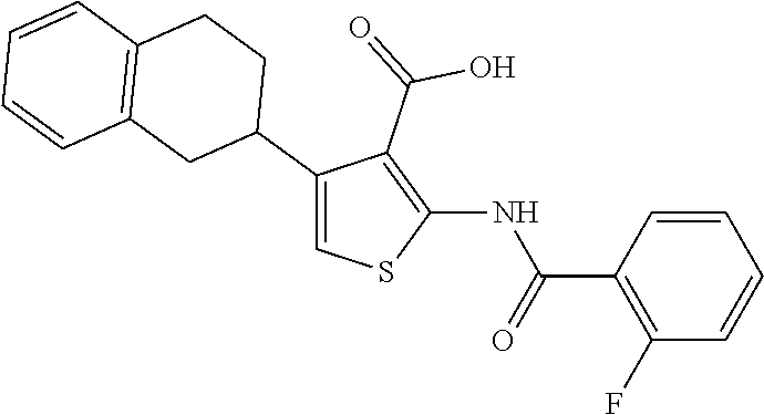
C1(C2CCC3=C(C2)C=CC=C3)=CSC(NC(C2=C(F)C=CC=C2)=O)=C1C(=O)O
